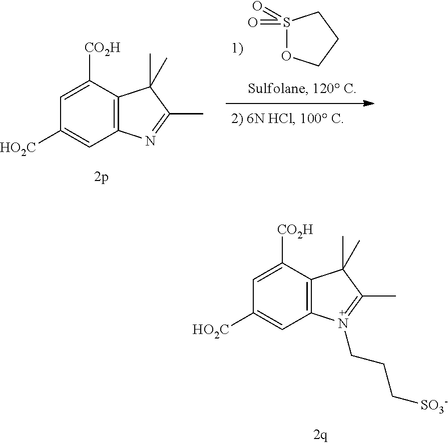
C1([HO2C])=CC2=C(C([CO2H])=C1)C(C)(C)C(C)=N2CCC[SO3-].C1([HO2C])=CC2=C(C([CO2H])=C1)C(C)(C)C(C)=N2.S1(=O)(=O)OCCC1
